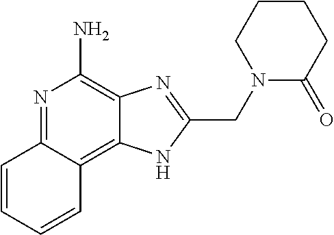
C1=CC=CC2=C3C(=C(N)N=C12)N=C(CN1C(=O)CCCC1)N3
